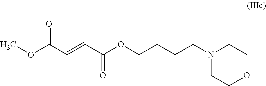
COC(C=CC(OCCCCN1CCOCC1)=O)=O
